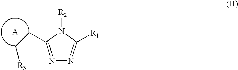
N1=C(CC[R3])N([R2])C([R1])=N1
